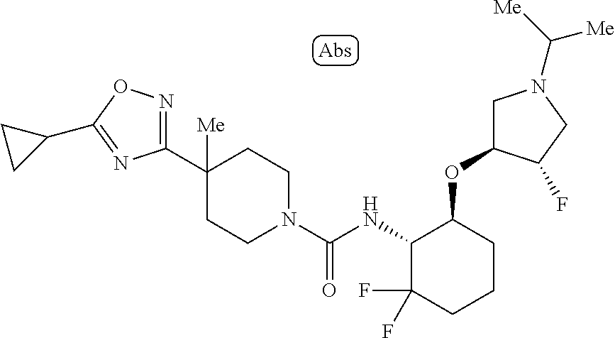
C1(C2([Me])CCN(C(NC3C(F)(F)CCCC3OC3CN(C([Me])[Me])CC3F)=O)CC2)=NOC(C2CC2)=N1
